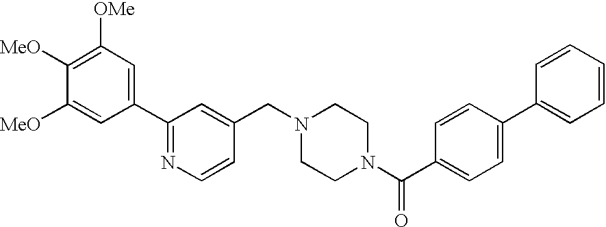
C1(C2=NC=CC(CN3CCN(C(C4=CC=C(C5=CC=CC=C5)C=C4)=O)CC3)=C2)=CC([OMe])=C([MeO])C([MeO])=C1
